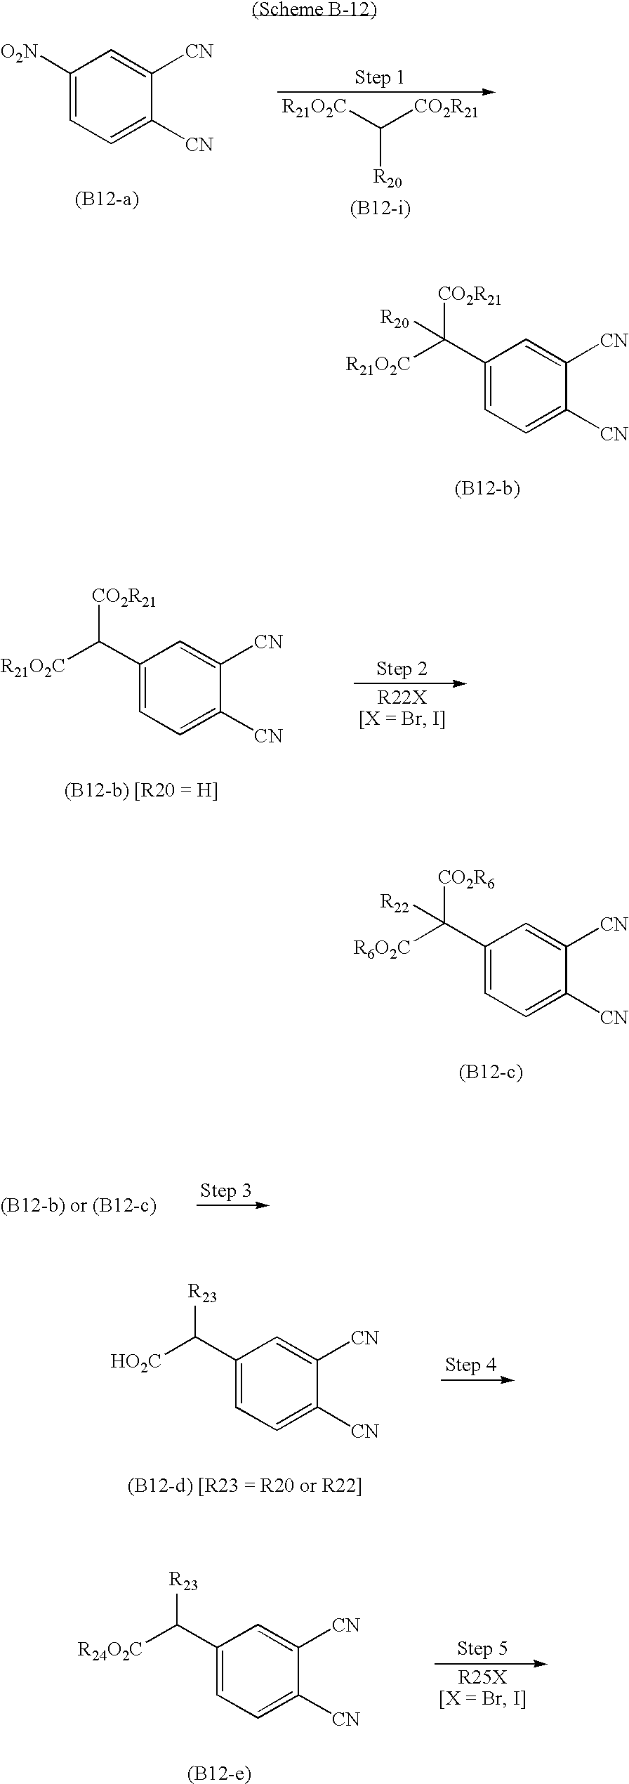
C1(C([R20])([CO2R21])[R21O2C])=CC=C([CN])C([CN])=C1.C1(C([CO2R21])[R21O2C])=CC=C([CN])C([CN])=C1.C1(C([R22])([CO2R6])[R6O2C])=CC=C([CN])C([CN])=C1.C1(C([R23])[HO2C])=CC=C([CN])C([CN])=C1.C1(C([R23])[R24O2C])=CC=C([CN])C([CN])=C1.C1([O2N])=CC=C([CN])C([CN])=C1.[R21O2C]C([CO2R21])[R20]
